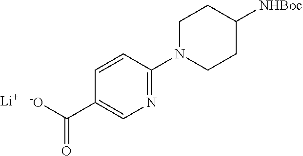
N1=C(N2CCC([NHBoc])CC2)C=CC(C([-O])=O)=C1.[Li]
